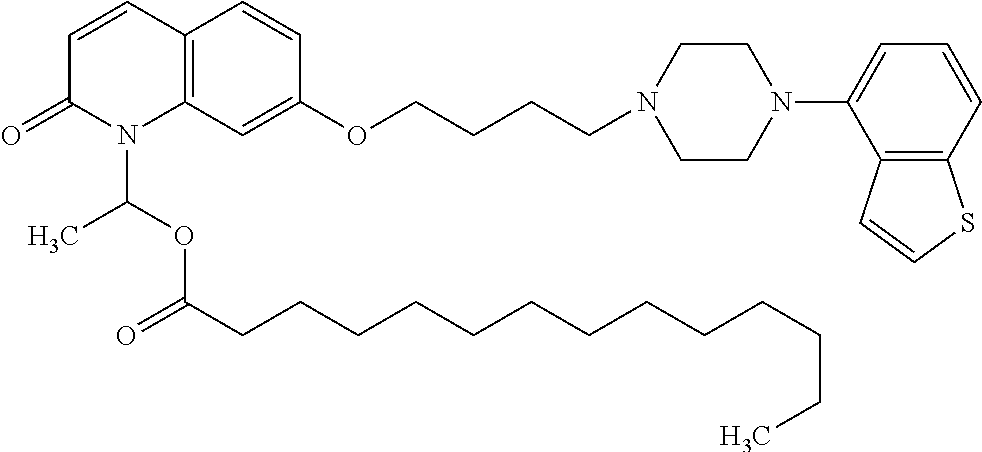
C1=CC2=C(N(C(OC(CCCCCCCCCCCCC)=O)C)C1=O)C=C(OCCCCN1CCN(C3=CC=CC4=C3C=CS4)CC1)C=C2
